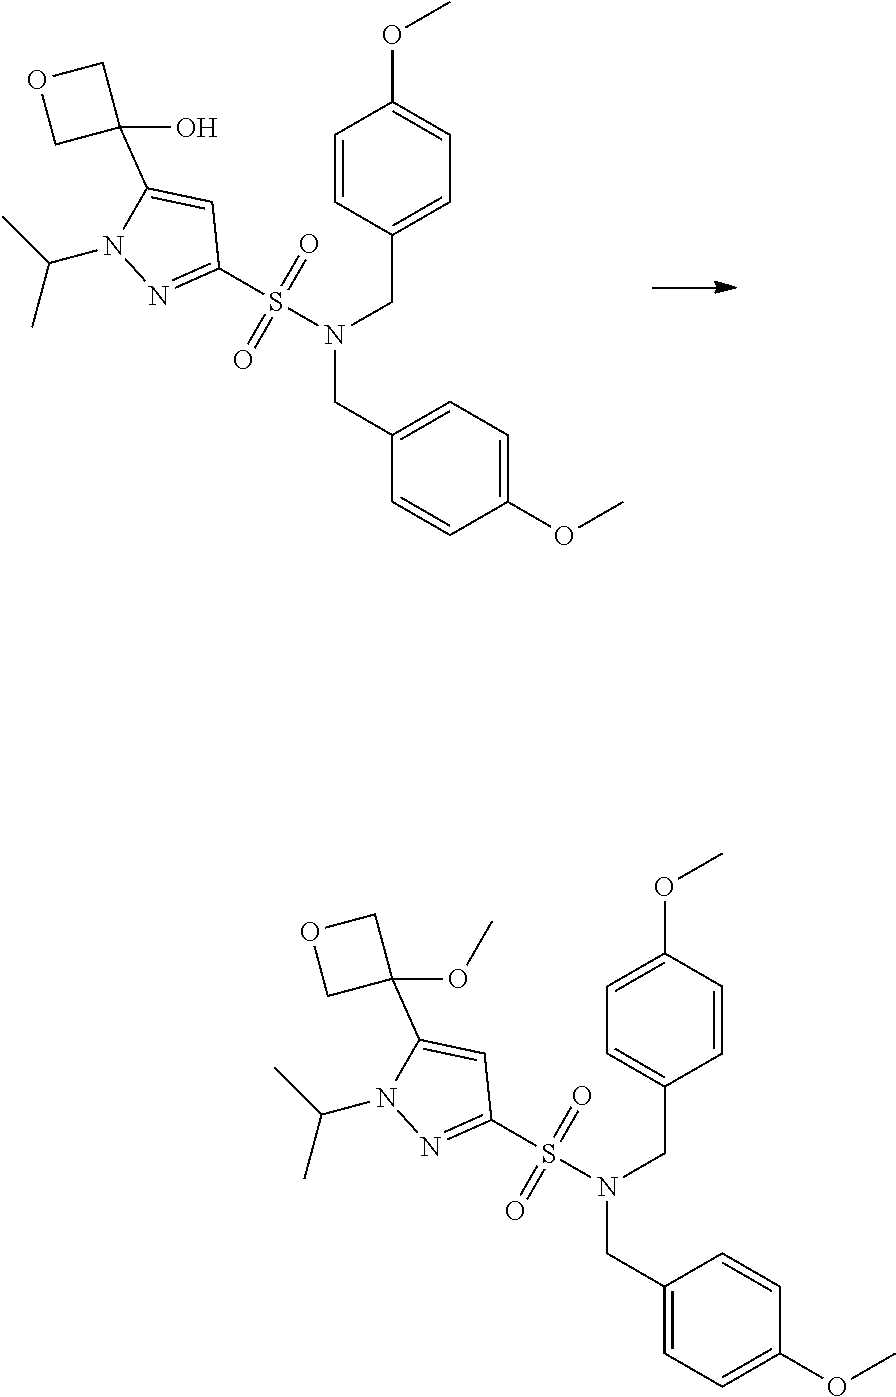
C1(OC)=CC=C(CN(S(=O)(=O)C2=NN(C(C)C)C(C3(O)COC3)=C2)CC2=CC=C(OC)C=C2)C=C1.C1(OC)=CC=C(CN(S(=O)(=O)C2=NN(C(C)C)C(C3(OC)COC3)=C2)CC2=CC=C(OC)C=C2)C=C1
